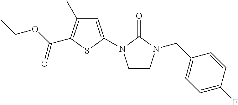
C1=C(N2CCN(CC3=CC=C(F)C=C3)C2=O)SC(C(OCC)=O)=C1C
